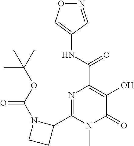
N1=CC(NC(C2=C(O)C(=O)N(C)C(C3N(C(OC(C)(C)C)=O)CC3)=N2)=O)=CO1
